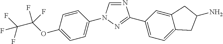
C1=C(OC(C(F)(F)F)(F)F)C=CC(N2C=NC(C3=CC=C4C(=C3)CC(N)C4)=N2)=C1
